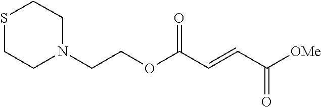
[OMe]C(C=CC(OCCN1CCSCC1)=O)=O
